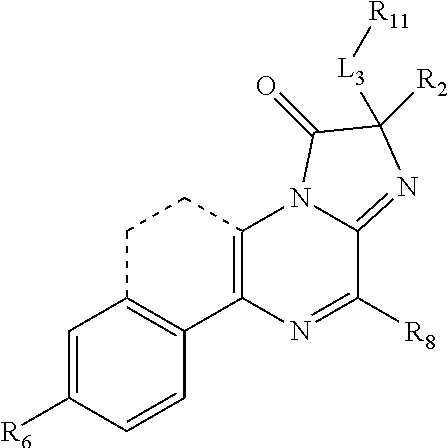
C1=C([R6])C=CC2=C1CCC1=C2N=C([R8])C2=NC([L3][R11])([R2])C(=O)N12
